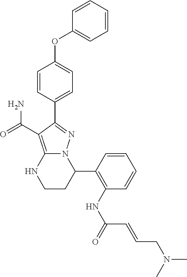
C1=CC=C(OC2=CC=C(C3=NN4C(=C3C(=O)N)NCCC4C3=C(NC(C=CCN(C)C)=O)C=CC=C3)C=C2)C=C1
